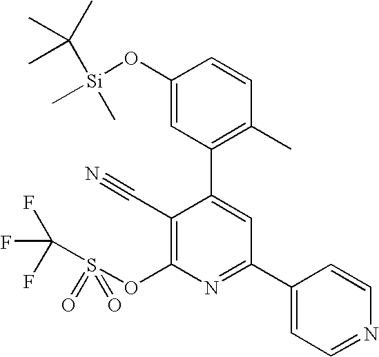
C1(O[Si](C)(C)C(C)(C)C)=CC(C2=CC(C3=CC=NC=C3)=NC(OS(C(F)(F)F)(=O)=O)=C2C#N)=C(C)C=C1
